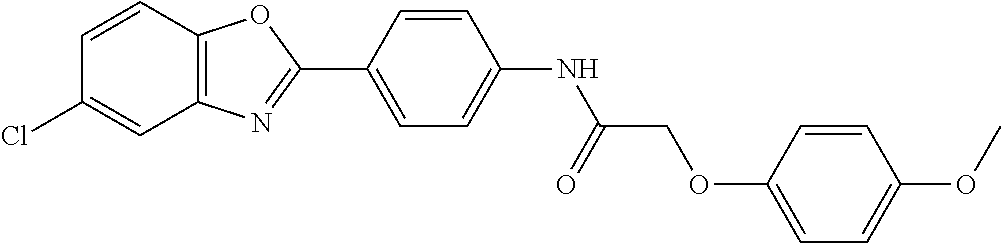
C1=CC2=C(C=C1Cl)N=C(C1=CC=C(NC(COC3=CC=C(OC)C=C3)=O)C=C1)O2
